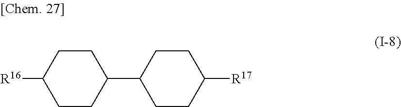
C1C(C2CCC([R16])CC2)CCC([R17])C1
